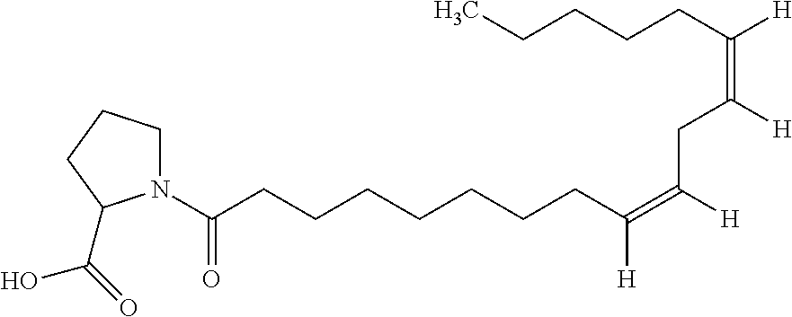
CCCCCC([H])=C(CC(=C(CCCCCCCC(N1CCCC1C(=O)O)=O)[H])[H])[H]
